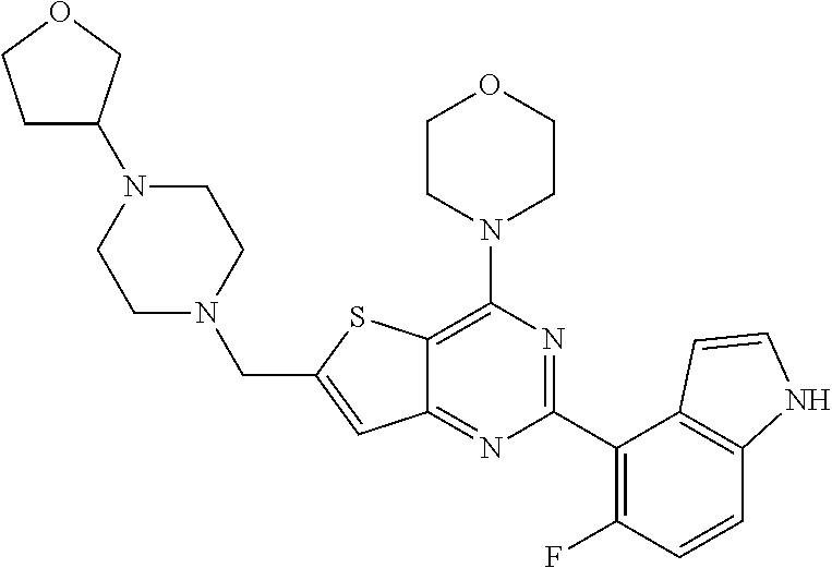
C12=C(N3CCOCC3)N=C(C3=C(F)C=CC4=C3C=CN4)N=C1C=C(CN1CCN(C3CCOC3)CC1)S2
